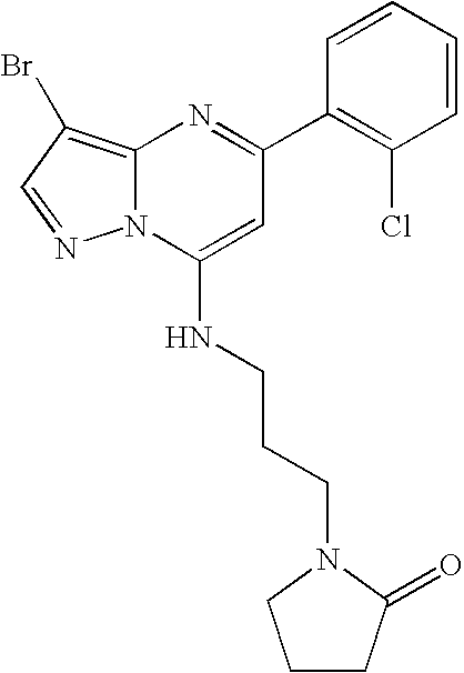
C1(C2=C(Cl)C=CC=C2)=NC2=C(Br)C=NN2C(NCCCN2CCCC2=O)=C1
